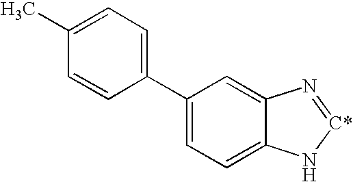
C1(C2=CC=C(C)C=C2)=CC=C2C(=C1)N=[C*]N2
